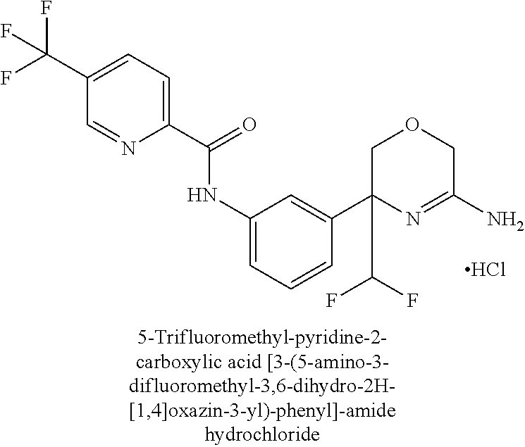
C1(C(=O)NC2=CC=CC(C3(C(F)F)N=C(N)COC3)=C2)=CC=C(C(F)(F)F)C=N1.Cl
